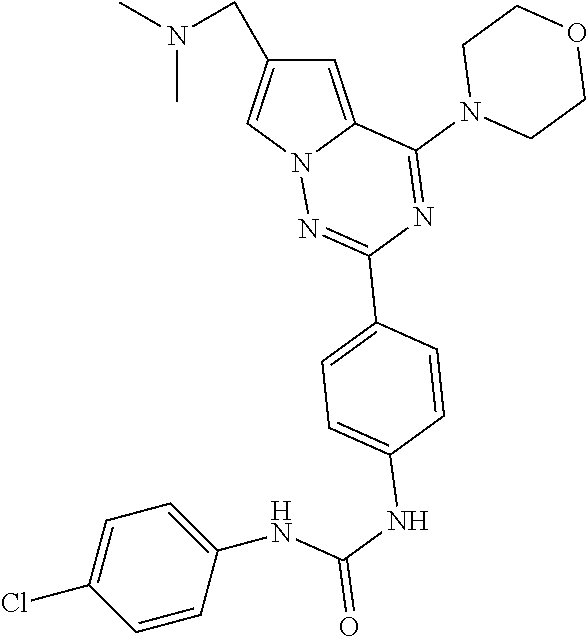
C1=C2N(C=C1CN(C)C)N=C(C1=CC=C(NC(=O)NC3=CC=C(Cl)C=C3)C=C1)N=C2N1CCOCC1
